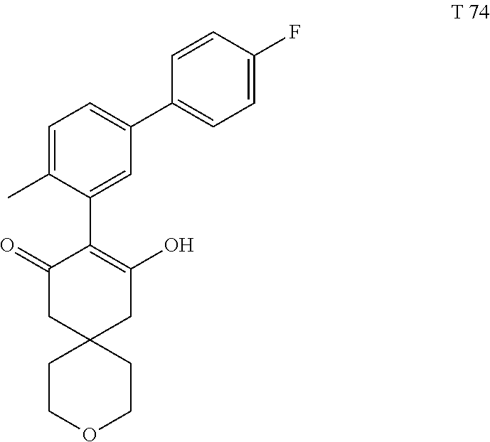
C1=C(C)C(C2=C(O)CC3(CC2=O)CCOCC3)=CC(C2=CC=C(F)C=C2)=C1
